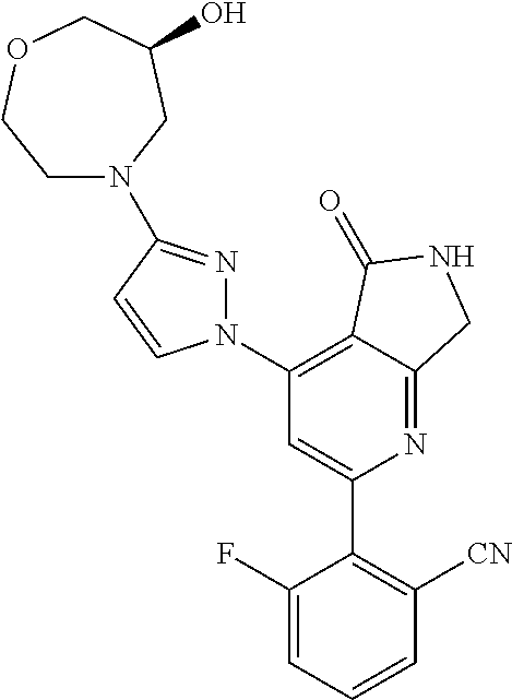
C1(C2=C([CN])C=CC=C2F)=CC(N2N=C(N3CCOCC(O)C3)C=C2)=C2C(=N1)CNC2=O
